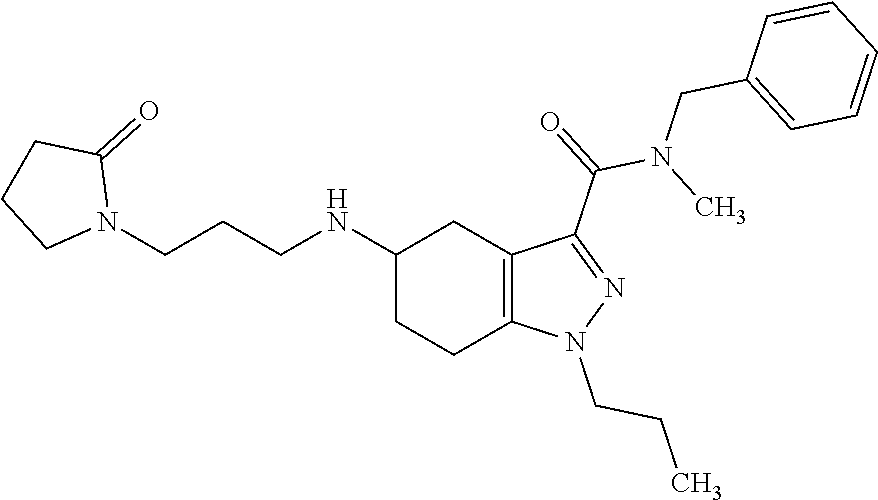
C1(NCCCN2C(=O)CCC2)CCC2=C(C1)C(C(N(C)CC1=CC=CC=C1)=O)=NN2CCC
